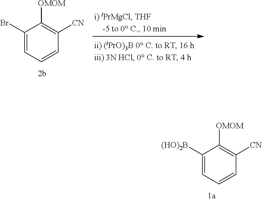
C1(Br)=CC=CC([CN])=C1[OMOM].C1([(HO)2B])=CC=CC([CN])=C1[OMOM]
